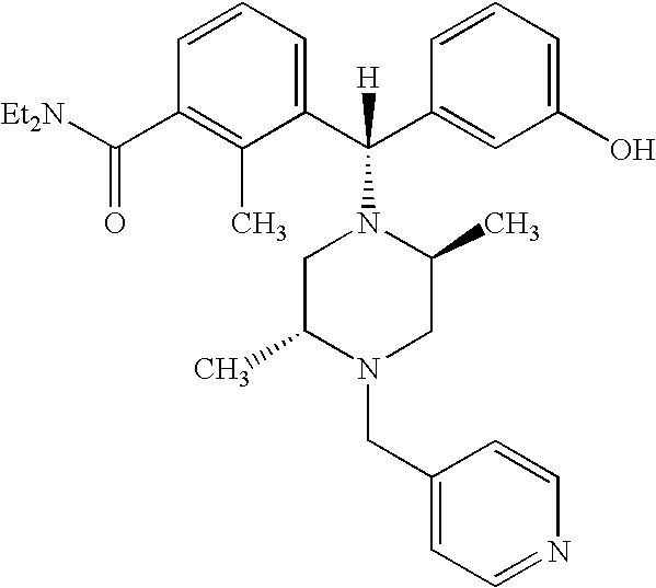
C1=CC(C([Et2N])=O)=C(C)C(C(C2=CC(O)=CC=C2)(N2CC(C)N(CC3=CC=NC=C3)CC2C)[H])=C1
